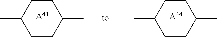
C1CC(C)CCC1C.[A44].C1CC(C)CCC1C.[A41]
